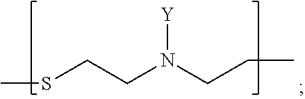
CSCCN(CCC)[Y]
